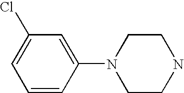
C1=CC(N2CCNCC2)=CC(Cl)=C1
